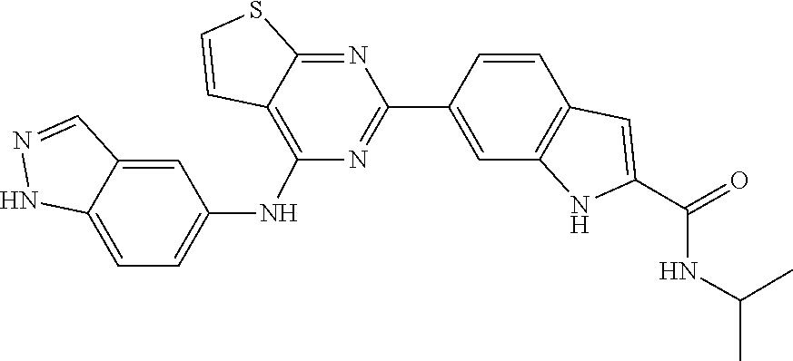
C1=CC2=C(NC(C(NC(C)C)=O)=C2)C=C1C1=NC(NC2=CC=C3NN=CC3=C2)=C2C(=N1)SC=C2
